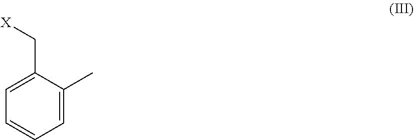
C1=C(C)C(C[X])=CC=C1
